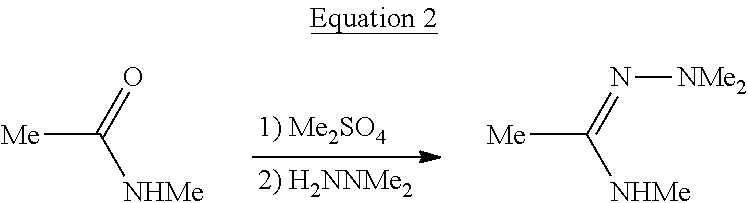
[Me]C(=O)[NHMe].[Me]C(=N[NMe2])[NHMe]
